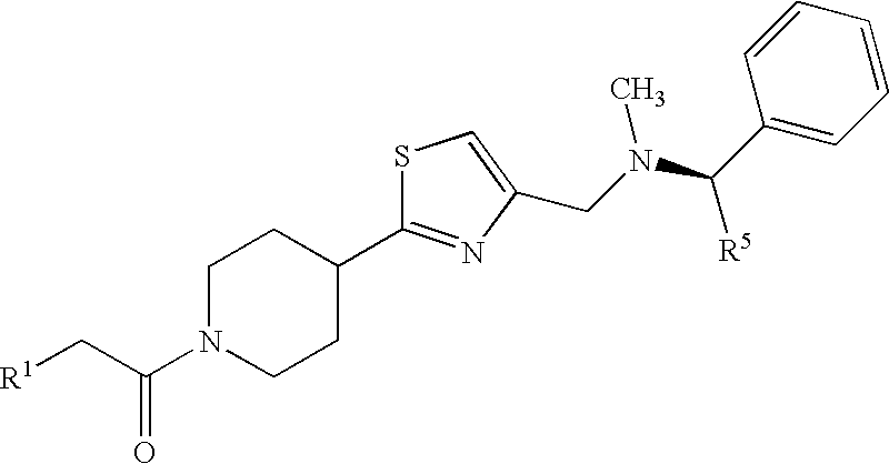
C1N(C(C[R1])=O)CCC(C2=NC(CN(C([R5])C3=CC=CC=C3)C)=CS2)C1
